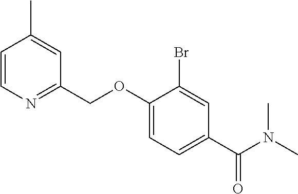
C1=CN=C(COC2=CC=C(C(N(C)C)=O)C=C2Br)C=C1C
